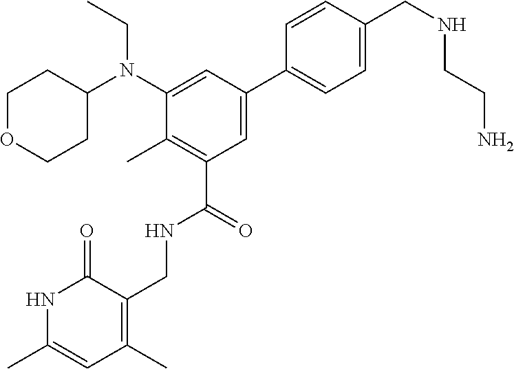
N1C(C)=CC(C)=C(CNC(C2=C(C)C(N(C3CCOCC3)CC)=CC(C3=CC=C(CNCCN)C=C3)=C2)=O)C1=O
